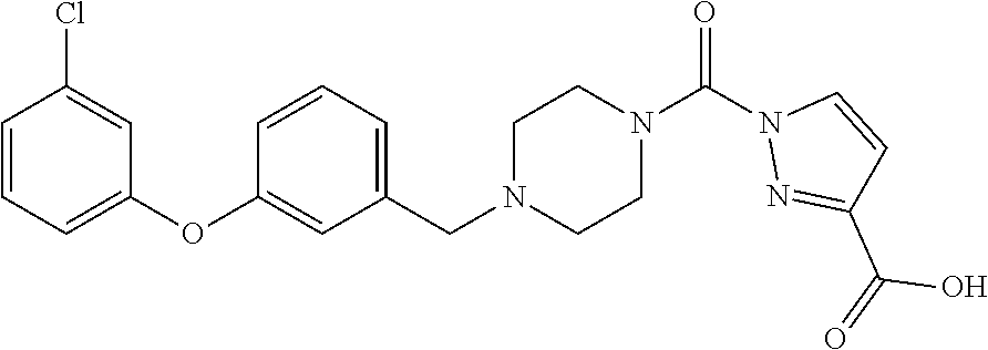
C1=CC=C(OC2=CC(CN3CCN(C(N4N=C(C(=O)O)C=C4)=O)CC3)=CC=C2)C=C1Cl
